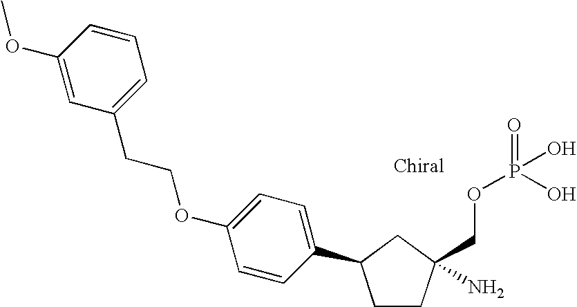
C1CC(COP(=O)(O)O)(N)CC1C1=CC=C(OCCC2=CC=CC(OC)=C2)C=C1
